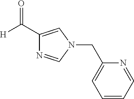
C1(C([H])=O)=CN(CC2=CC=CC=N2)C=N1
